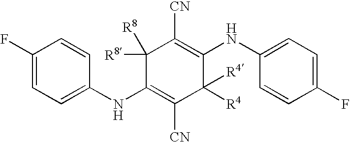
C1(F)=CC=C(NC2=C([CN])C([R4])([R4])C(NC3=CC=C(F)C=C3)=C([CN])C2([R8])[R8])C=C1
